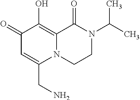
C1(=O)C=C(CN)N2C(=C1O)C(=O)N(C(C)C)CC2
